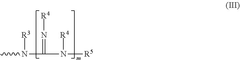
CN([R3])C(=N[R4])N([R4])[R5]
